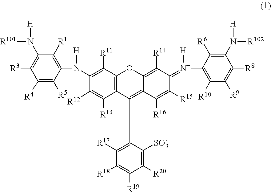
[R101]N([H])C1=C([R3])C([R4])=C([R5])C(N([H])C2=C([R11])C3=C(C([R13])=C2[R12])C(C2=C([R17])C([R18])=C([R19])C([R20])=C2[SO3])=C2C(=C([R14])C(=[N+]([H])C4=C([R10])C([R9])=C([R8])C(N([R102])[H])=C4[R6])C([R15])=C2[R16])O3)=C1[R1]
